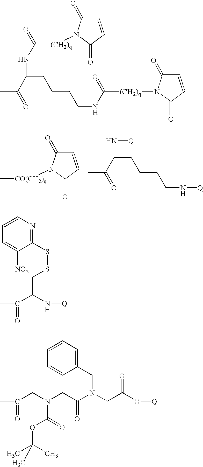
C1=CC(CN(C(=O)CN(C(=O)OC(C)(C)C)CC(C)=O)CC(=O)O[Q])=CC=C1.C(C(N[Q])C(C)=O)SSC1=NC=CC=C1[NO2].C1=CC(=O)N([CO(CH2)q]C)C1=O.CC(C(N[Q])CCCCN[Q])=O.CC(C(NC([(CH2)q]N1C(=O)C=CC1=O)=O)CCCCNC(=O)[(CH2)q]N1C(=O)C=CC1=O)=O
